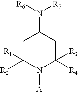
C1C([R1])([R2])N([A])C([R4])([R3])CC1N([R7])[R6]
